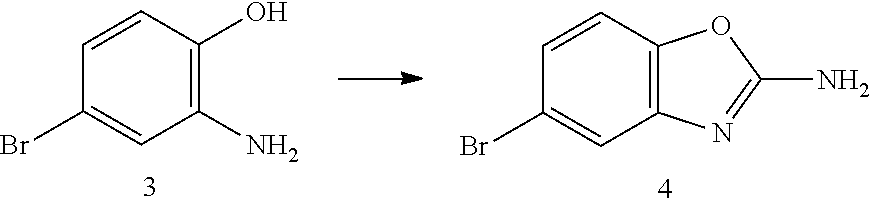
C1=CC2=C(C=C1Br)N=C(N)O2.C1=CC(O)=C(N)C=C1Br
